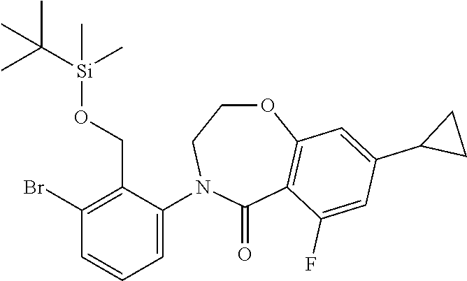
C1(Br)=C(CO[Si](C(C)(C)C)(C)C)C(N2CCOC3=C(C2=O)C(F)=CC(C2CC2)=C3)=CC=C1
